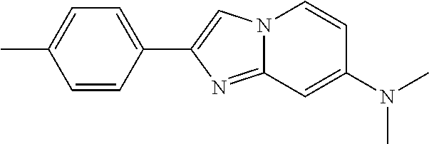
C1(C2=CN3C(=N2)C=C(N(C)C)C=C3)=CC=C(C)C=C1
